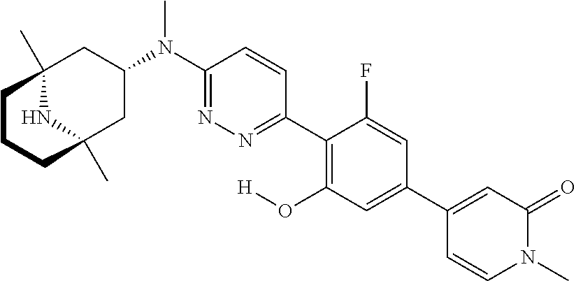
C12(C)NC(C)(CC(N(C3=NN=C(C4=C(O[H])C=C(C5=CC(=O)N(C)C=C5)C=C4F)C=C3)C)C1)CCC2
